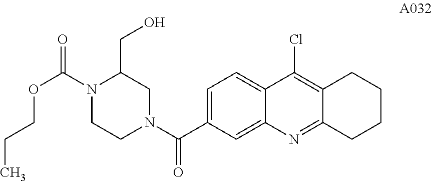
C1=C(C(N2CC(CO)N(C(=O)OCCC)CC2)=O)C=C2C(=C1)C(Cl)=C1C(=N2)CCCC1
